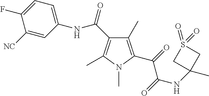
C1(C)=C(C(=O)C(=O)NC2(C)CS(=O)(=O)C2)N(C)C(C)=C1C(=O)NC1=CC=C(F)C([NC])=C1
